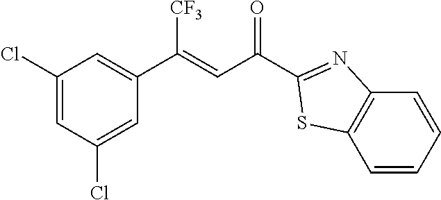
C1(Cl)=CC(Cl)=CC(C(=CC(=O)C2=NC3=C(C=CC=C3)S2)[CF3])=C1
